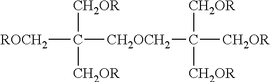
[ROCH2]C([CH2OCH2]C([CH2OR])([CH2OR])[CH2OR])([CH2OR])[CH2OR]
